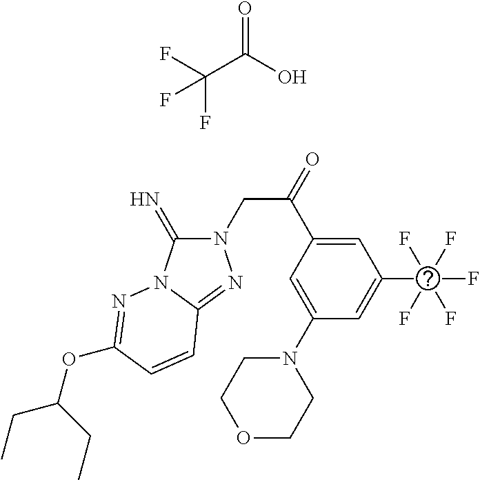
N1(CC(=O)C2=CC(C(F)(F)(F)(F)F)=CC(N3CCOCC3)=C2)C(=N)N2C(=N1)C=CC(OC(CC)CC)=N2.O=C(O)C(F)(F)F
